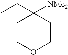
C1(CC)([NMe2])CCOCC1
